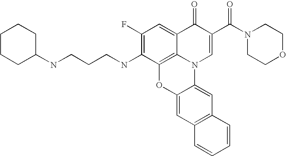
C1(F)=C(NCCCNC2CCCCC2)C2=C3C(=C1)C(=O)C(C(N1CCOCC1)=O)=CN3C1=CC3=C(C=C1O2)C=CC=C3
